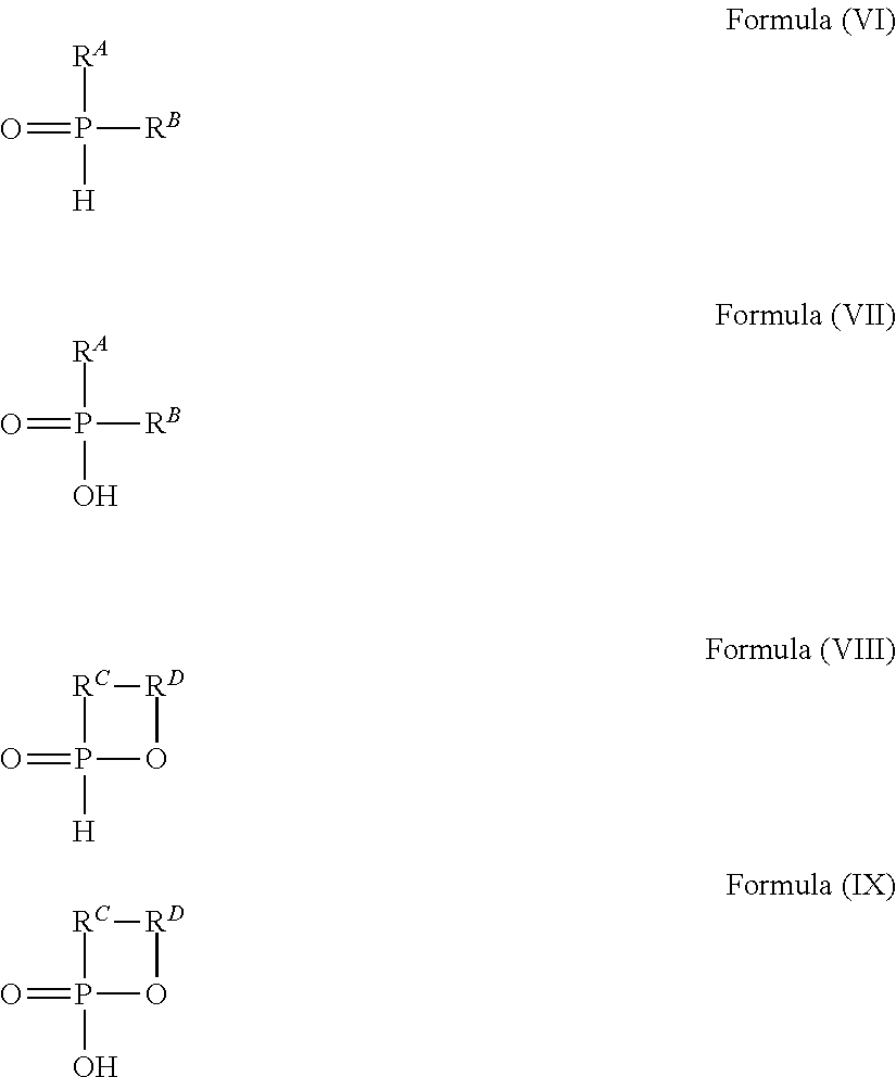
O=P([RB])([RA])[H].O=P([RB])([RA])O.O=P1([H])O[RD][RC]1.O=P1(O)O[RD][RC]1
